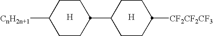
[H].[H].C1(C2CCC([CnH2n+1])CC2)CCC([CF2CF2CF3])CC1
